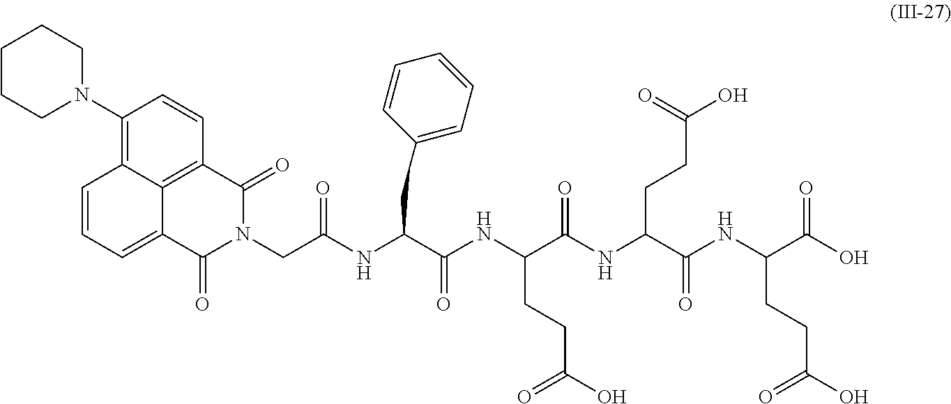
C1(N2CCCCC2)=C2C3=C(C=C1)C(=O)N(CC(NC(C(NC(C(NC(C(NC(C(O)=O)CCC(O)=O)=O)CCC(O)=O)=O)CCC(O)=O)=O)CC1=CC=CC=C1)=O)C(=O)C3=CC=C2
